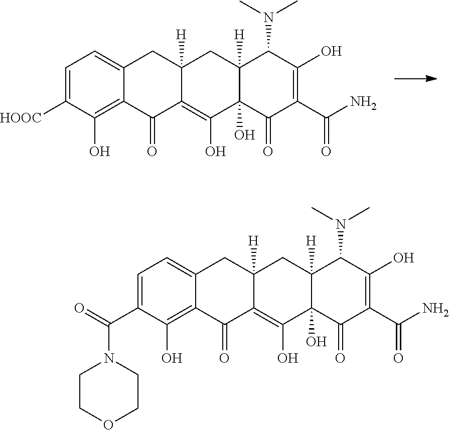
C1=C([HOOC])C(O)=C2C(=C1)CC1([H])C(=C(O)C3(O)C([H])(C1)C(N(C)C)C(O)=C(C(N)=O)C3=O)C2=O.C1=C(C(=O)N2CCOCC2)C(O)=C2C(=C1)CC1([H])C(=C(O)C3(O)C([H])(C1)C(N(C)C)C(O)=C(C(N)=O)C3=O)C2=O
